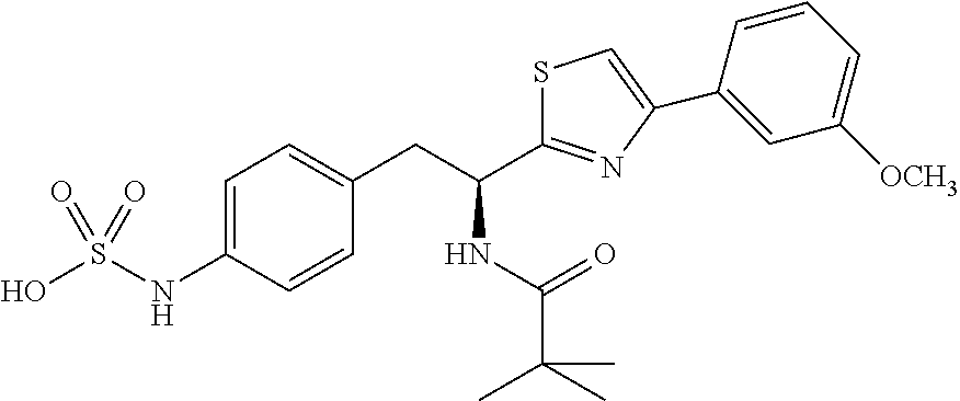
C(CC1=CC=C(NS(O)(=O)=O)C=C1)(NC(=O)C(C)(C)C)C1=NC(C2=CC([OCH3])=CC=C2)=CS1
